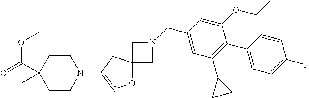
O1C2(CC(N3CCC(C(=O)OCC)(C)CC3)=N1)CN(CC1=CC(C3CC3)=C(C3=CC=C(F)C=C3)C(OCC)=C1)C2
